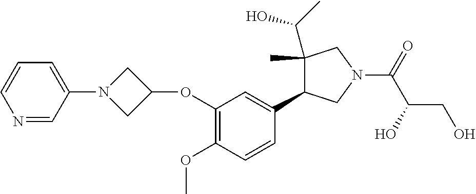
C1=CN=CC(N2CC(OC3=C(OC)C=CC(C4C(C(O)C)(C)CN(C(C(CO)O)=O)C4)=C3)C2)=C1
